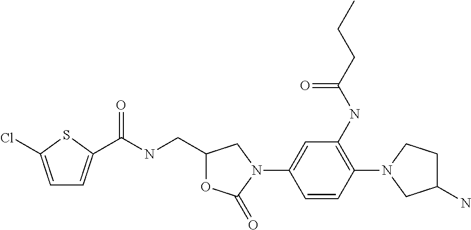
C1=C(Cl)SC(C(NCC2OC(=O)N(C3=CC(NC(CCC)=O)=C(N4CCC(N)C4)C=C3)C2)=O)=C1
